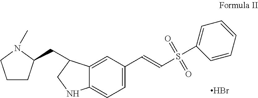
Br.C(=CS(=O)(=O)C1=CC=CC=C1)C1=CC=C2C(=C1)C(CC1CCCN1C)CN2
